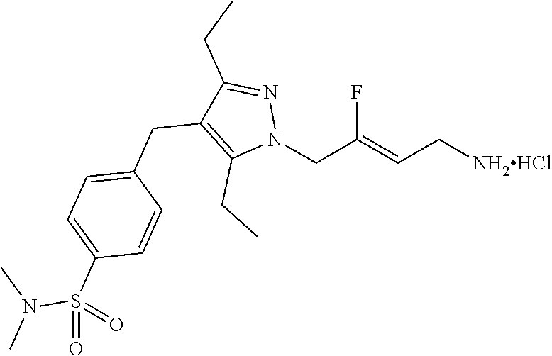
N1(CC(=CC[NH2HCl])F)N=C(CC)C(CC2=CC=C(S(=O)(N(C)C)=O)C=C2)=C1CC
